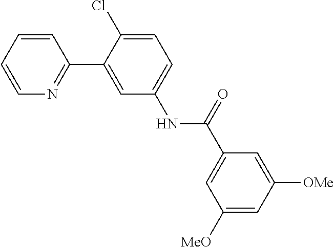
C1=CC(C2=CC(NC(C3=CC([MeO])=CC([OMe])=C3)=O)=CC=C2Cl)=NC=C1
